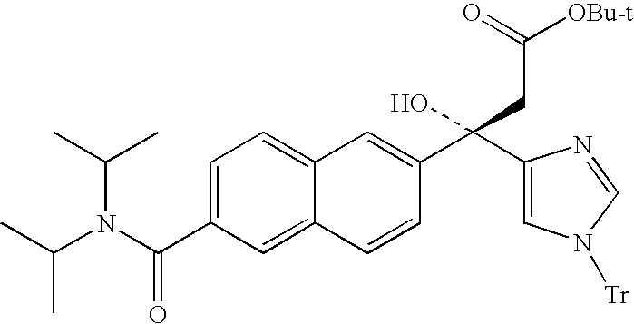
C1=C(C(N(C(C)C)C(C)C)=O)C=C2C(=C1)C=C(C(C1=CN([Tr])C=N1)(CC([OBu-t])=O)O)C=C2
